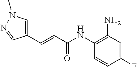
C1=C(F)C=CC(NC(C=CC2=CN(C)N=C2)=O)=C1N
